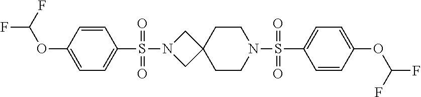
C1=CC(OC(F)F)=CC=C1S(N1CCC2(CC1)CN(S(C1=CC=C(OC(F)F)C=C1)(=O)=O)C2)(=O)=O
